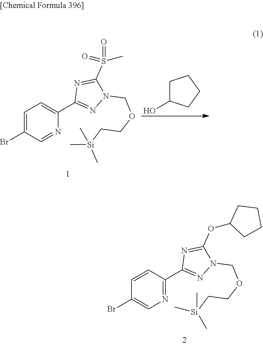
BrC1=CN=C(C2=NN(COCC[Si](C)(C)C)C(OC3CCCC3)=N2)C=C1.BrC1=CC=C(C2=NN(COCC[Si](C)(C)C)C(S(=O)(C)=O)=N2)N=C1.C1C(O)CCC1
